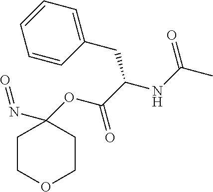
N(=O)C1(OC(C(NC(C)=O)CC2=CC=CC=C2)=O)CCOCC1
